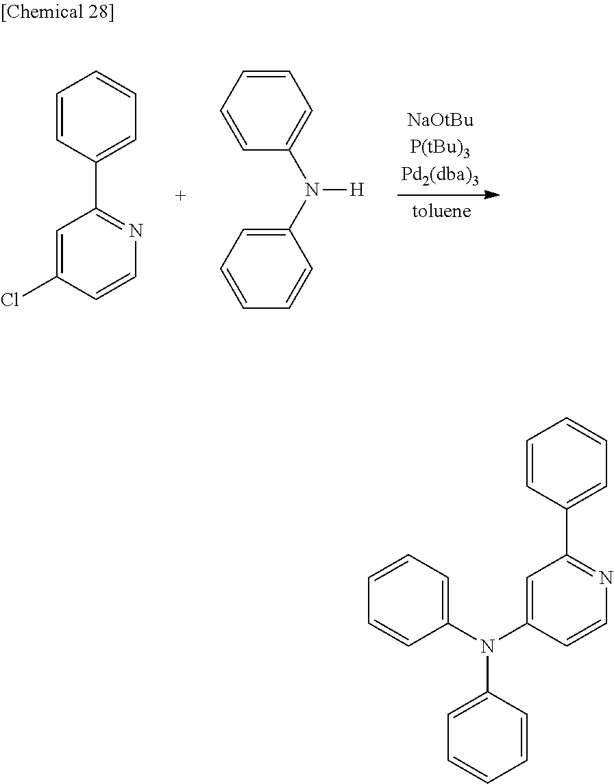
C1=CC(C2=NC=CC(Cl)=C2)=CC=C1.C1=CC=CC(N(C2=CC=CC=C2)[H])=C1.C1=CC(C2=NC=CC(N(C3=CC=CC=C3)C3=CC=CC=C3)=C2)=CC=C1
